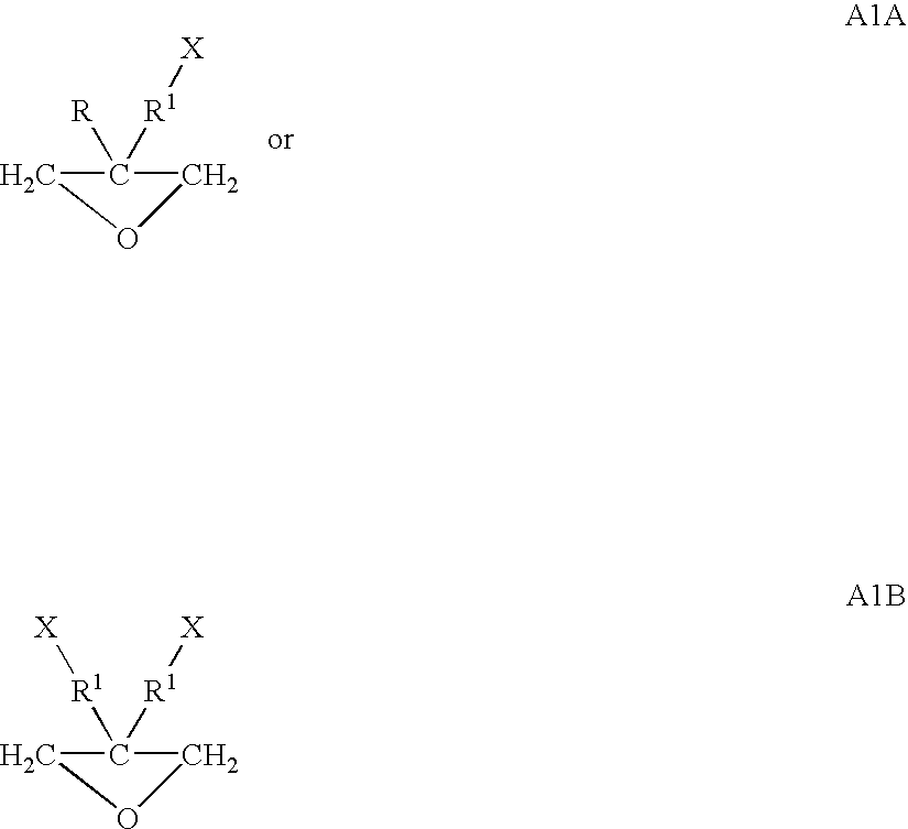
C1C([R1][X])([R])CO1.C1C([R1][X])([R1][X])CO1
